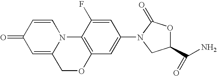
C1(=O)C=C2N(C=C1)C1=C(OC2)C=C(N2C(=O)OC(C(N)=O)C2)C=C1F
